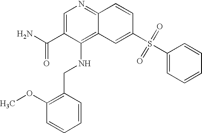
C1(S(C2=CC=CC=C2)(=O)=O)=CC2=C(NCC3=C(OC)C=CC=C3)C(C(N)=O)=CN=C2C=C1
